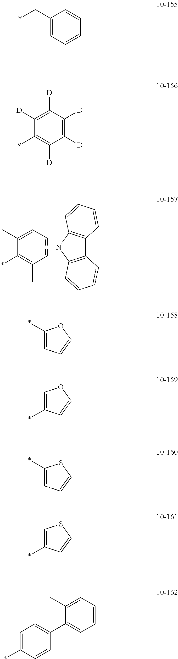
C1=CC=C(C)C(*)=C1C.CN1C2=C(C3=C1C=CC=C3)C=CC=C2.C1(C*)=CC=CC=C1.C1([D])=C([D])C([D])=C([D])C(*)=C1[D].C1(*)=CC=CO1.C1=C(*)C=CO1.C1(*)=CC=CS1.C1=C(*)C=CS1.C1=C(*)C=CC(C2=CC=CC=C2C)=C1
